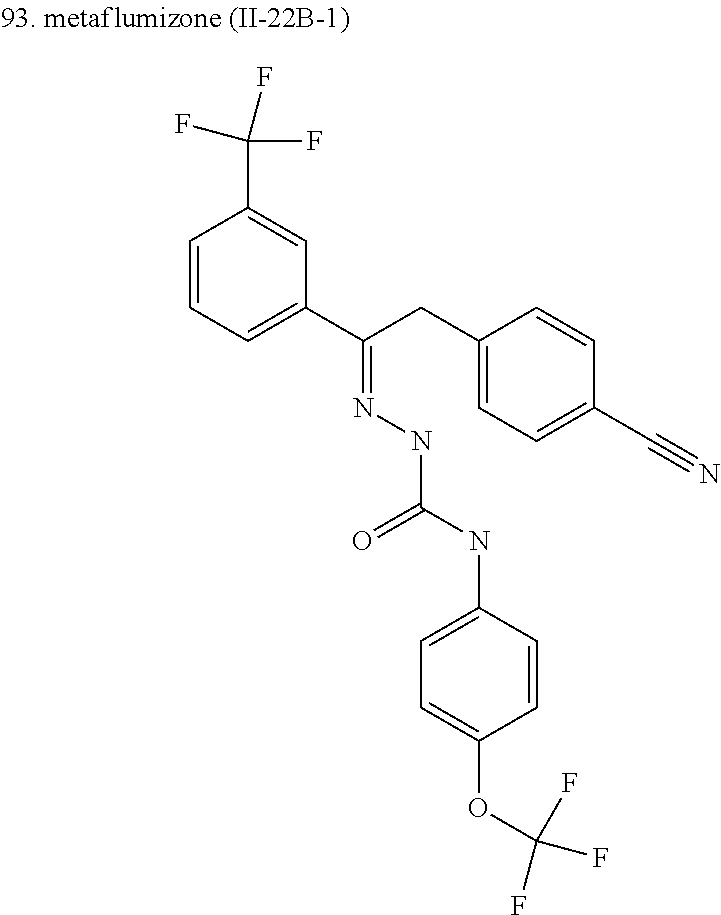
C1=CC=C(C(CC2=CC=C(C#N)C=C2)=NNC(=O)NC2=CC=C(OC(F)(F)F)C=C2)C=C1C(F)(F)F
